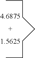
[4.6875].[1.5625].CCCCCCC
